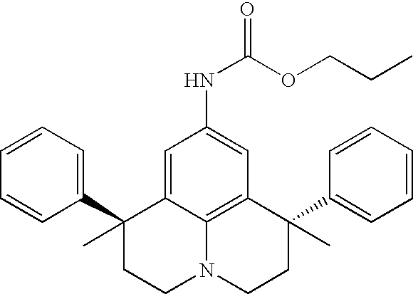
C1=CC=C(C2(C)CCN3C4=C(C(C5=CC=CC=C5)(C)CC3)C=C(NC(=O)OCCC)C=C24)C=C1
